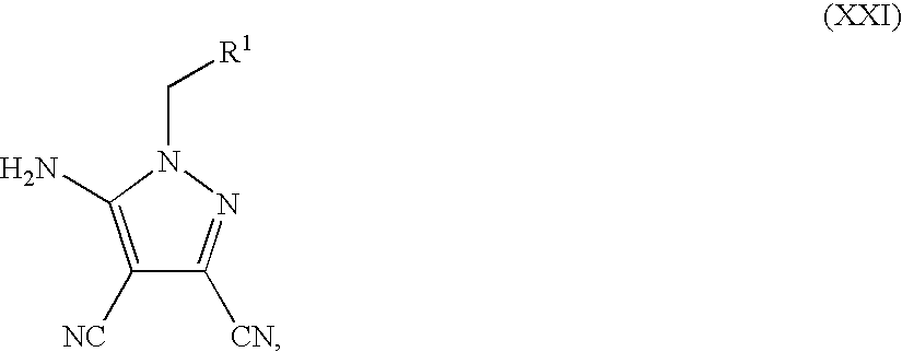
C1([NC])=C(N)N(C[R1])N=C1[CN]
